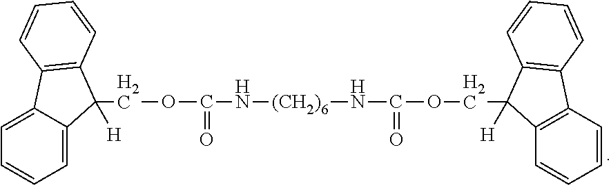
C1=C2C(=CC=C1)C1=C(C2(COC(N[(CH2)6]NC(OCC2([H])C3=C(C=CC=C3)C3=C2C=CC=C3)=O)=O)[H])C=CC=C1
